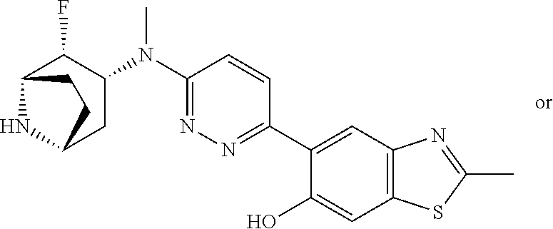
C1(N(C2=NN=C(C3=CC4=C(C=C3O)SC(C)=N4)C=C2)C)C(F)C2NC(C1)CC2
